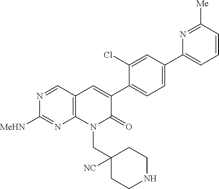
N1=CC2=C(N=C1[MeHN])N(CC1([NC])CCNCC1)C(=O)C(C1=CC=C(C3=CC=CC([Me])=N3)C=C1Cl)=C2
